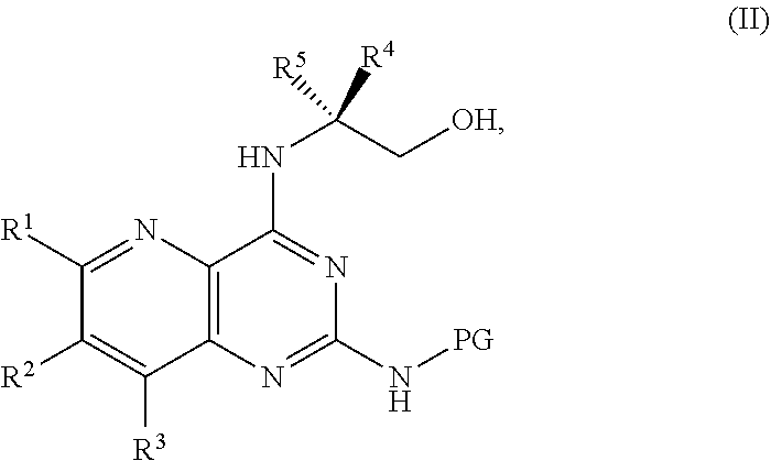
C1([R2])=C([R3])C2=C(N=C1[R1])C(NC(C[OH])([R5])[R4])=NC(N[PG])=N2
